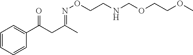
C1=CC=CC(C(CC(C)=NOCCNCOCCOC)=O)=C1
